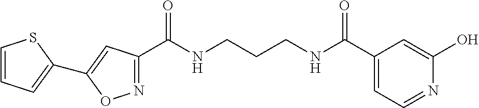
C1(C(NCCCNC(C2=CC=NC(O)=C2)=O)=O)=NOC(C2=CC=CS2)=C1
